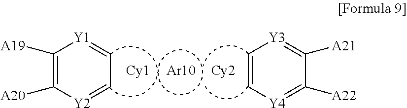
C1([A19])=C([A20])[Y2]=CC=[Y1]1.[Cy2].[Ar10].[Cy1].C1=C[Y4]=C([A22])C([A21])=[Y3]1
